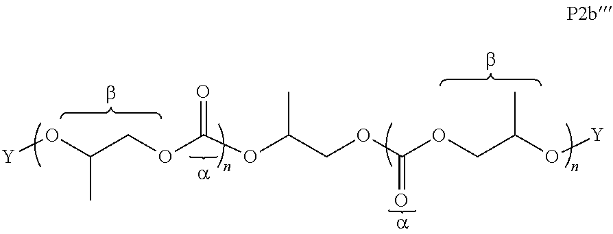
C(=O)(OCC(O[Y])C)OCC(OC(=O)OCC(O[Y])C)C
